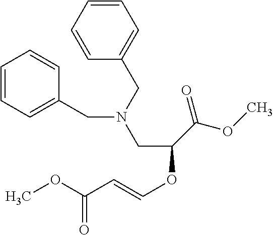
C1=CC=CC(CN(CC2=CC=CC=C2)CC(C(OC)=O)OC=CC(OC)=O)=C1
